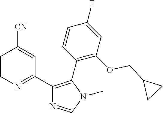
C1=CN=C(C2=C(C3=C(OCC4CC4)C=C(F)C=C3)N(C)C=N2)C=C1[CN]
